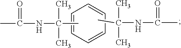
C1=CC=CC=C1.CC(NC(C)=O)(C)C.C(C)(C)(C)NC(=O)C
